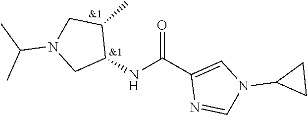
N(C(C1=CN(C2CC2)C=N1)=O)C1C(C)CN(C(C)C)C1
